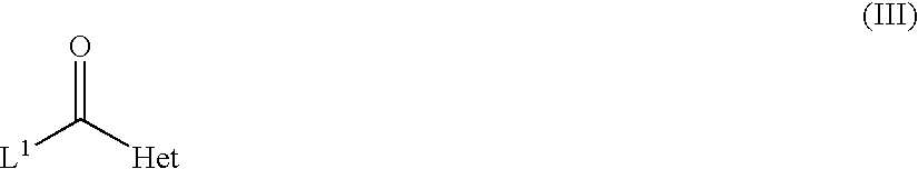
[L1]C([Het])=O
